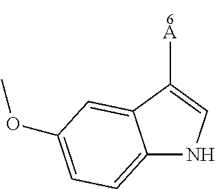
C12=CC(OC)=CC=C1NC=C2[A]
